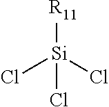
[Si]([R11])(Cl)(Cl)Cl
